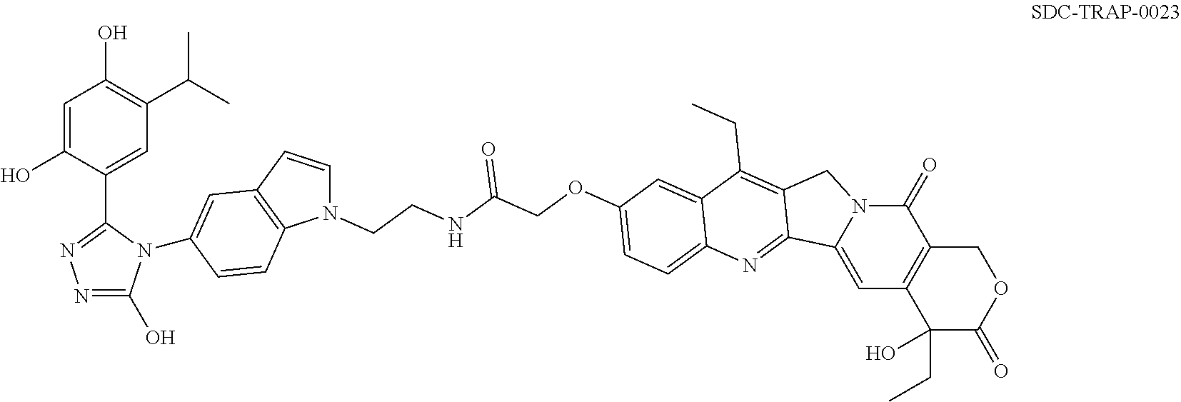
C1=C(O)C(C2=NN=C(O)N2C2=CC3=C(C=C2)N(CCNC(COC2=CC=C4C(=C2)C(CC)=C2CN5C(=O)C6=C(C=C5C2=N4)C(O)(CC)C(=O)OC6)=O)C=C3)=CC(C(C)C)=C1O
